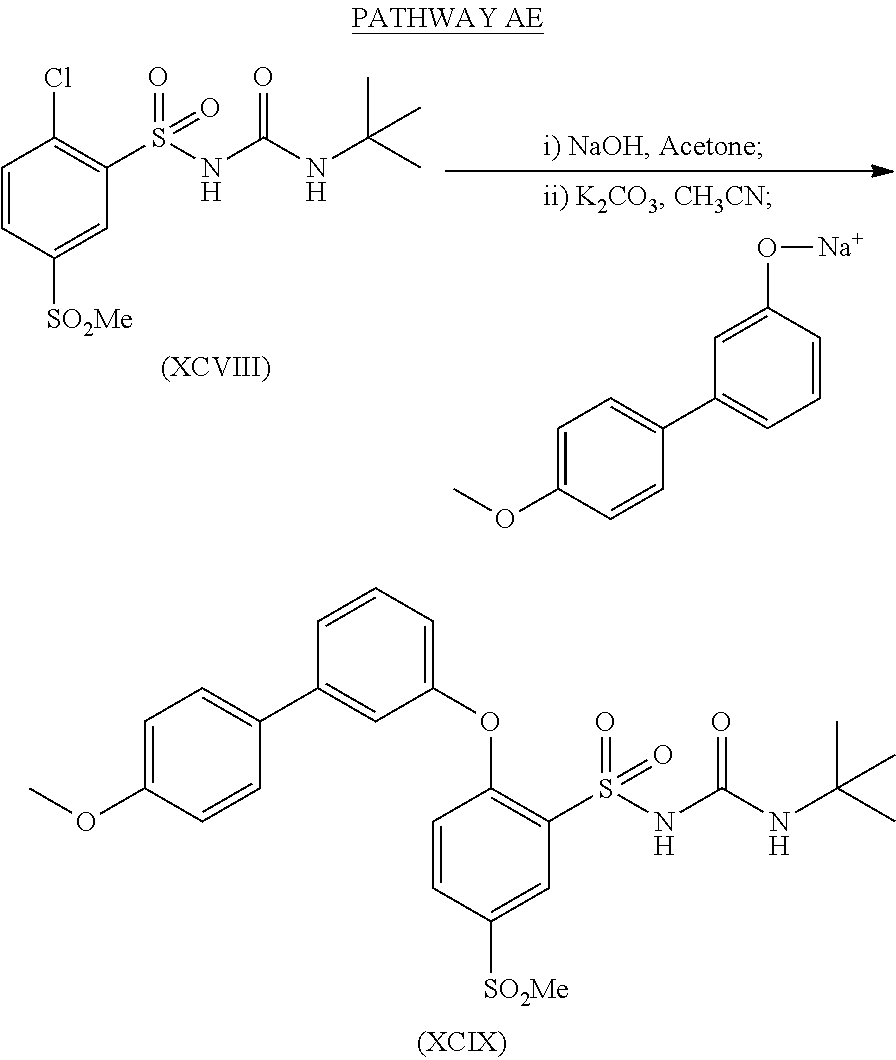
C1=CC([SO2Me])=CC(S(=O)(=O)NC(NC(C)(C)C)=O)=C1OC1=CC=CC(C2=CC=C(OC)C=C2)=C1.C1=CC([SO2Me])=CC(S(=O)(=O)NC(NC(C)(C)C)=O)=C1Cl.[(XCVIII)].C1=C(OC)C=CC(C2=CC=CC(O[Na])=C2)=C1
